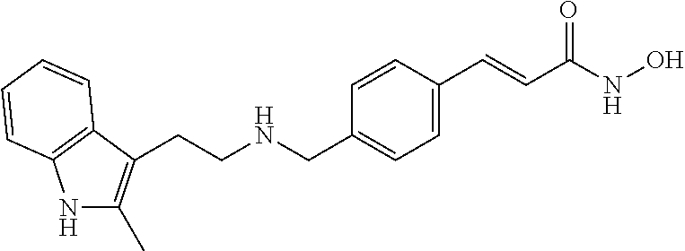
C(=CC(NO)=O)C1=CC=C(CNCCC2=C(C)NC3=C2C=CC=C3)C=C1
